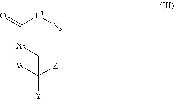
O=C([L1][N3])[X1]CC([Y])([Z])[W]
